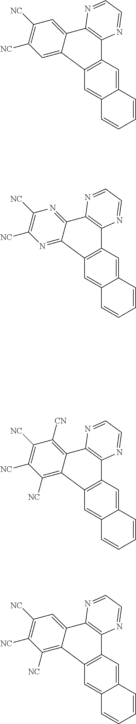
C1=C2C(=CC3=C1C1=CC([NC])=C([NC])C=C1C1=C3N=CC=N1)C=CC=C2.C1=C2C(=CC3=C1C1=NC([NC])=C([NC])N=C1C1=C3N=CC=N1)C=CC=C2.C1=C2C(=CC3=C1C1=C([NC])C([NC])=C([NC])C([CN])=C1C1=C3N=CC=N1)C=CC=C2.C1=C2C(=CC3=C1C1=C([NC])C([NC])=C([NC])C=C1C1=C3N=CC=N1)C=CC=C2
